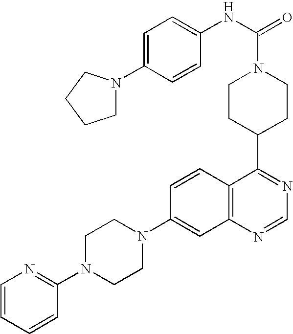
C12=C(C=CC(N3CCN(C4=NC=CC=C4)CC3)=C1)C(C1CCN(C(NC3=CC=C(N4CCCC4)C=C3)=O)CC1)=NC=N2
